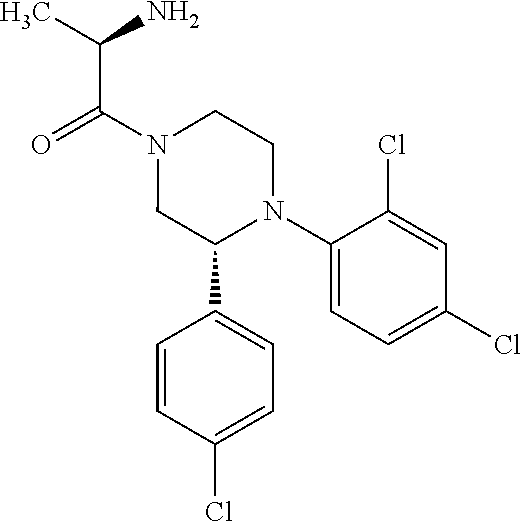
O=C(N1CC(C2=CC=C(Cl)C=C2)N(C2=CC=C(Cl)C=C2Cl)CC1)C(N)C
